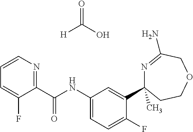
C1(C(NC2=CC=C(F)C(C3(C)N=C(N)COCC3)=C2)=O)=NC=CC=C1F.O=C(O)[H]
